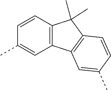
C1=CC2=C(C=C1C)C1=C(C2(C)C)C=CC(C)=C1
